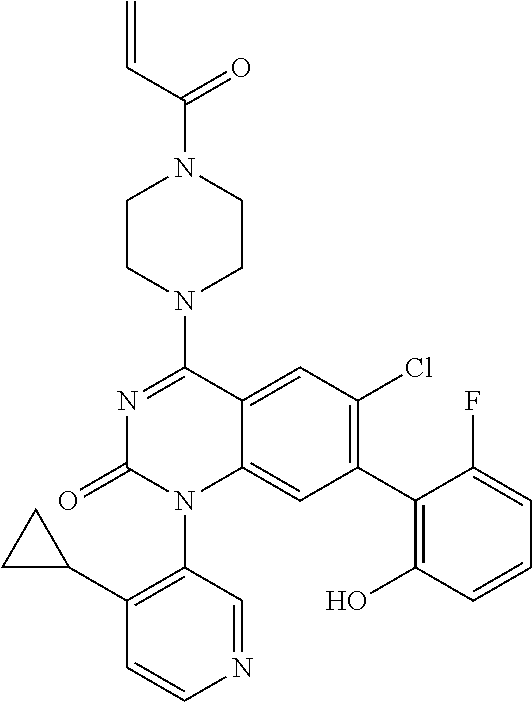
C1CN(C2=NC(=O)N(C3=C(C4CC4)C=CN=C3)C3=CC(C4=C(O)C=CC=C4F)=C(Cl)C=C23)CCN1C(C=C)=O
